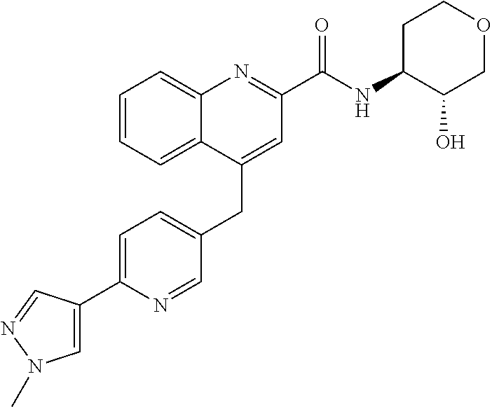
C1=C(C2=CN(C)N=C2)N=CC(CC2=CC(C(NC3C(O)COCC3)=O)=NC3=CC=CC=C23)=C1
